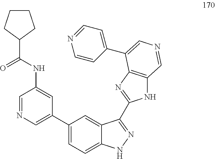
C1=NC=C(C2=CC=C3C(=C2)C(C2=NC4=C(N2)C=NC=C4C2=CC=NC=C2)=NN3)C=C1NC(C1CCCC1)=O
